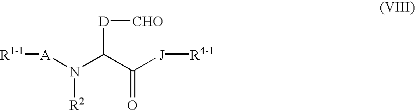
[A](N(C(C([J][R4-1])=O)[D][CHO])[R2])[R1-1]
